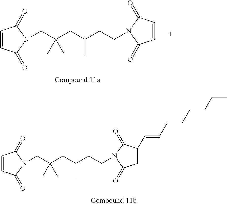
C1=CC(=O)N(CC(CC(CCN2C(=O)C=CC2=O)C)(C)C)C1=O.C1=CC(=O)N(CC(CC(CCN2C(=O)C(C=CCCCCCC)CC2=O)C)(C)C)C1=O
